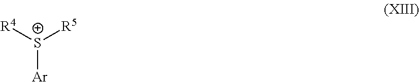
[S+]([Ar])([R4])[R5]
